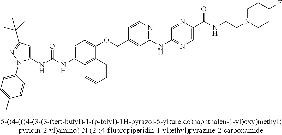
N(C(NC1=CC(C(C)(C)C)=NN1C1=CC=C(C)C=C1)=O)C1=CC=C(OCC2=CC(NC3=NC=C(C(NCCN4CCC(F)CC4)=O)N=C3)=NC=C2)C2=C1C=CC=C2
